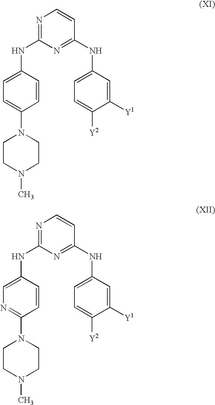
N1=C(NC2=CC=C(N3CCN(C)CC3)C=C2)N=C(NC2=CC=C([Y2])C([Y1])=C2)C=C1.N1=C(NC2=CN=C(N3CCN(C)CC3)C=C2)N=C(NC2=CC=C([Y2])C([Y1])=C2)C=C1
